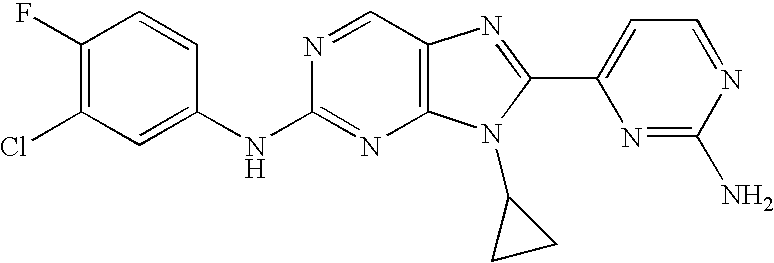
N(C1=NC2=C(C=N1)N=C(C1=CC=NC(N)=N1)N2C1CC1)C1=CC(Cl)=C(F)C=C1
